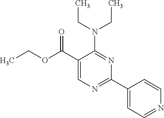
N(C1=NC(C2=CC=NC=C2)=NC=C1C(OCC)=O)(CC)CC
